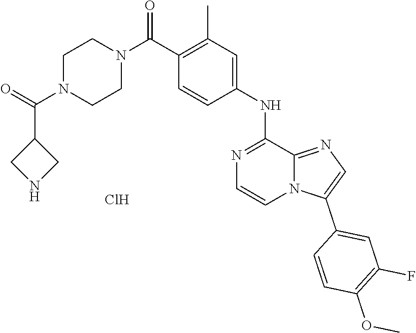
C1=CC(C(N2CCN(C(C3CNC3)=O)CC2)=O)=C(C)C=C1NC1=NC=CN2C1=NC=C2C1=CC(F)=C(OC)C=C1.Cl
